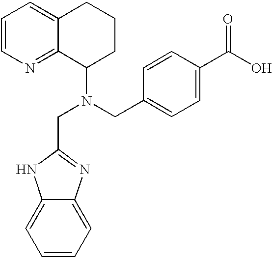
C1=CN=C2C(=C1)CCCC2N(CC1=CC=C(C(=O)O)C=C1)CC1=NC2=CC=CC=C2N1
